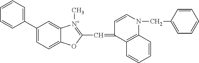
C1=CC=C(C2=CC=C3C(=C2)[N+](C)=C(C=C2C=CN(CC4=CC=CC=C4)C4=C2C=CC=C4)O3)C=C1
